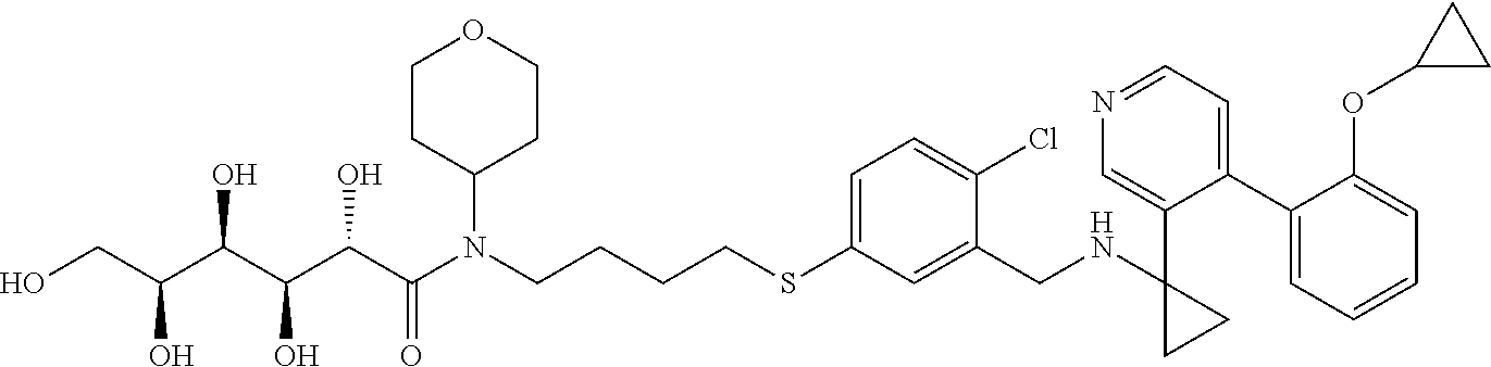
S(C1=CC=C(Cl)C(CNC2(C3=CN=CC=C3C3=CC=CC=C3OC3CC3)CC2)=C1)CCCCN(C(C(C(C(C(CO)O)O)O)O)=O)C1CCOCC1
